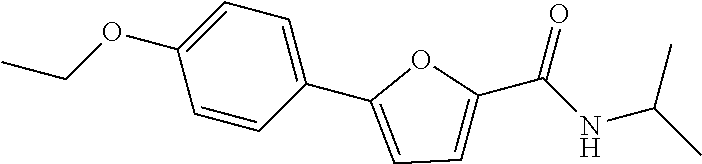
C1=C(OCC)C=CC(C2=CC=C(C(NC(C)C)=O)O2)=C1
